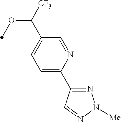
C1=C(C2=NN([Me])N=C2)N=CC(C([CF3])OC)=C1
